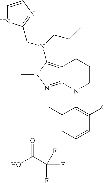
OC(C(F)(F)F)=O.C12=NN(C)C(N(CCC)CC3=NC=CN3)=C1CCCN2C1=C(Cl)C=C(C)C=C1C
